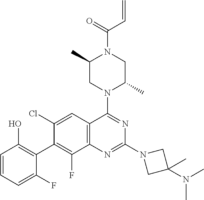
C1=CC=C(F)C(C2=C(F)C3=C(C=C2Cl)C(N2C(C)CN(C(=O)C=C)C(C)C2)=NC(N2CC(N(C)C)(C)C2)=N3)=C1O
